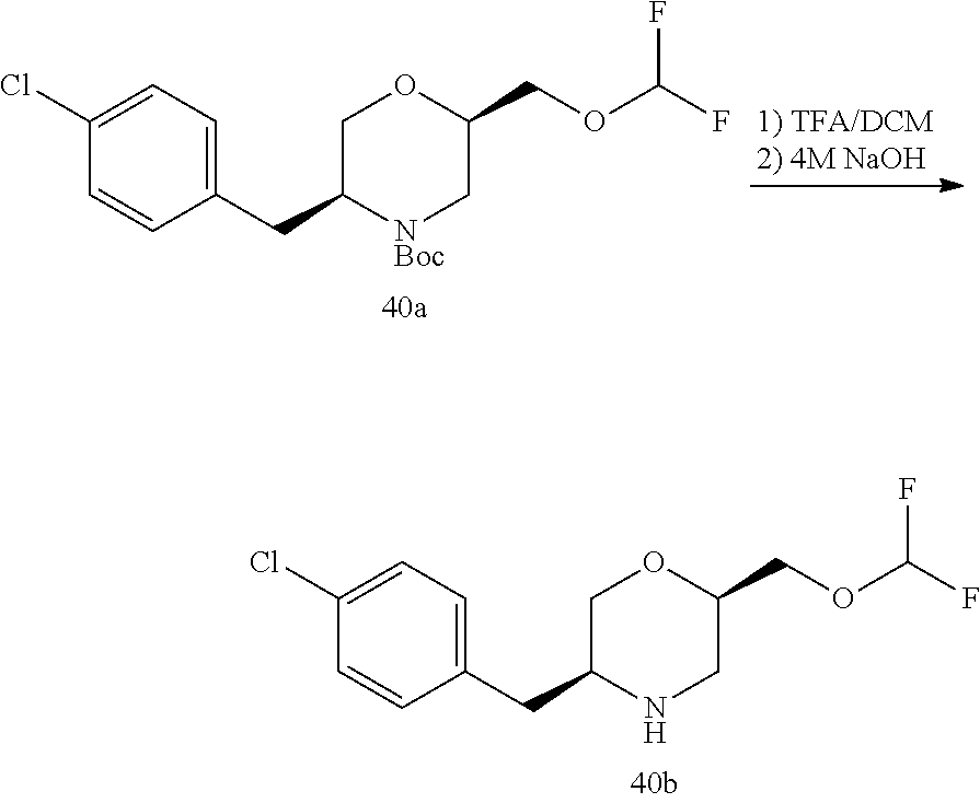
C1(CC2NCC(COC(F)F)OC2)=CC=C(Cl)C=C1.C1(CC2[NBoc]CC(COC(F)F)OC2)=CC=C(Cl)C=C1
